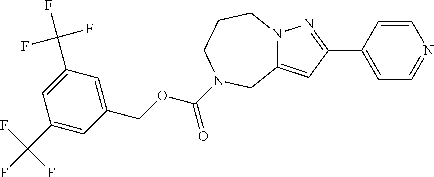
C12=CC(C3=CC=NC=C3)=NN1CCCN(C(OCC1=CC(C(F)(F)F)=CC(C(F)(F)F)=C1)=O)C2
